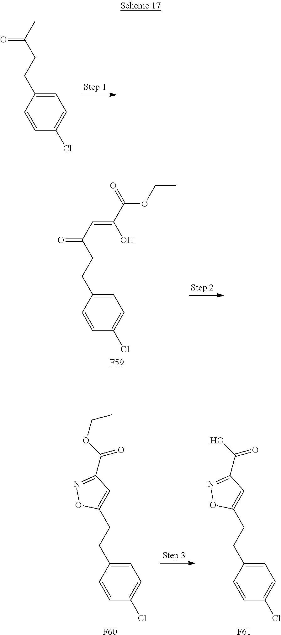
C1=C(CCC(C)=O)C=CC(Cl)=C1.C1=C(CCC(C=C(O)C(=O)OCC)=O)C=CC(Cl)=C1.[F59].C1=C(CCC2=CC(C(OCC)=O)=NO2)C=CC(Cl)=C1.[F60].C1=C(CCC2=CC(C(O)=O)=NO2)C=CC(Cl)=C1.[F61]
